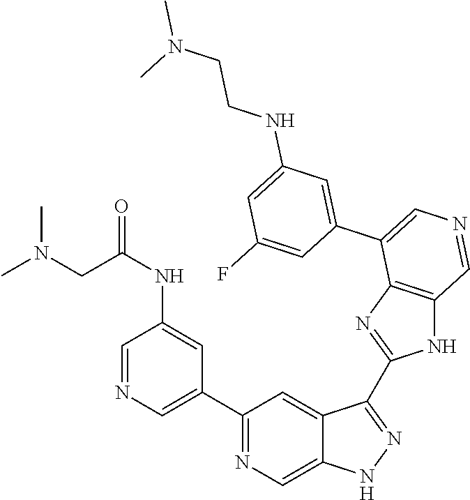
C1(C2=CN=CC(NC(=O)CN(C)C)=C2)=NC=C2C(=C1)C(C1=NC3=C(N1)C=NC=C3C1=CC(NCCN(C)C)=CC(F)=C1)=NN2
